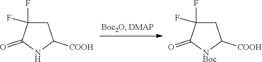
C1C(F)(F)C(=O)NC1[COOH].C1C(F)(F)C(=O)[NBoc]C1[COOH]
